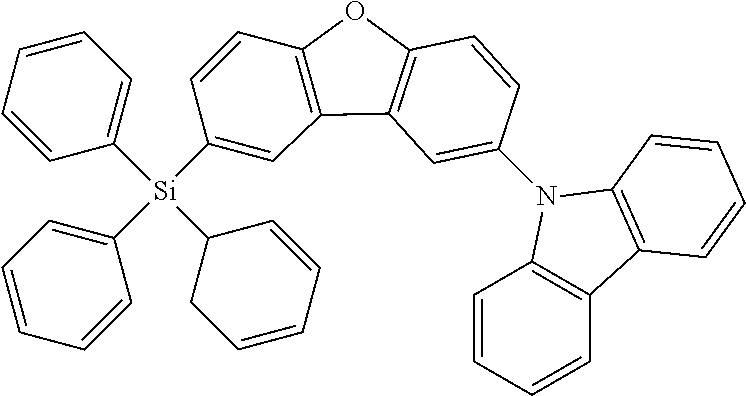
C1=CC=C([Si](C2=CC3=C(C=C2)OC2=C3C=C(N3C4=C(C=CC=C4)C4=C3C=CC=C4)C=C2)(C2CC=CC=C2)C2=CC=CC=C2)C=C1
